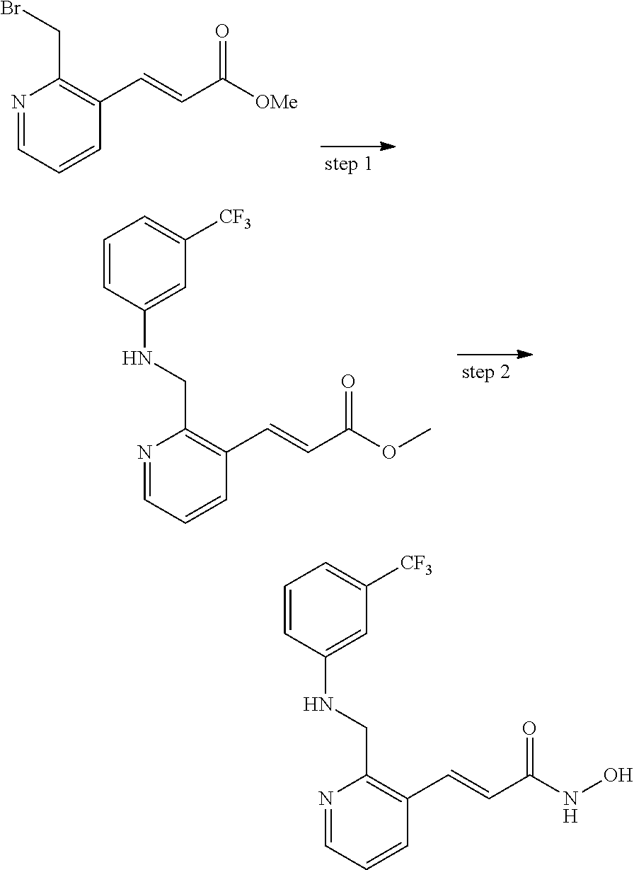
N1=CC=CC(C=CC([OMe])=O)=C1CBr.N1=CC=CC(C=CC(OC)=O)=C1CNC1=CC([CF3])=CC=C1.N1=CC=CC(C=CC(NO)=O)=C1CNC1=CC([CF3])=CC=C1
